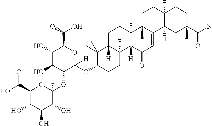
C1(C(O)=O)C(O)C(O)C(O)C(OC2C(OC3CCC4(C)C([H])(C3(C)C)CCC3(C)C4([H])C(=O)C=C4C3(C)CCC3(C)C4([H])CC(C(N)=O)(C)CC3)([H])OC(C(O)O)C(O)C2O)([H])O1
